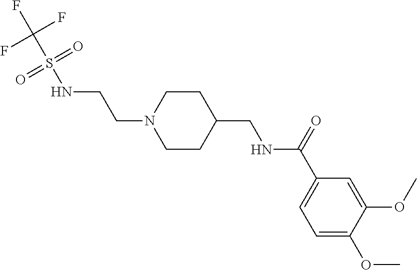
C1=C(OC)C(OC)=CC(C(=O)NCC2CCN(CCNS(C(F)(F)F)(=O)=O)CC2)=C1
